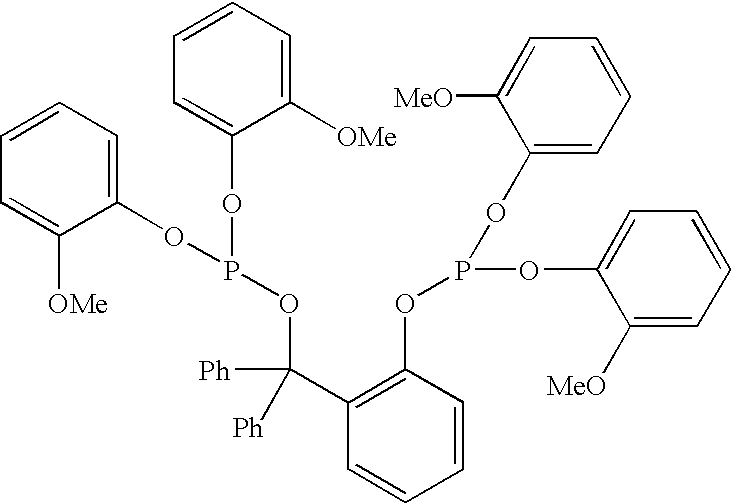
C1=CC=C(OP(OC2=CC=CC=C2[OMe])OC(C2=C(OP(OC3=CC=CC=C3[MeO])OC3=CC=CC=C3[MeO])C=CC=C2)([Ph])[Ph])C([OMe])=C1
